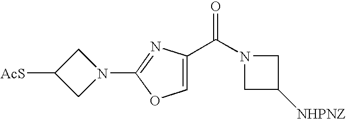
[AcS]C1CN(C2=NC(C(N3CC([NHPNZ])C3)=O)=CO2)C1
